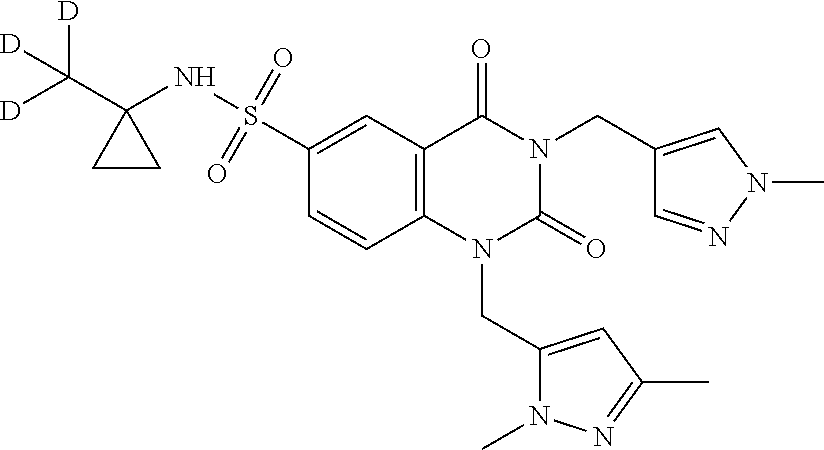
C1=CC2=C(C=C1S(=O)(=O)NC1(C([D])([D])[D])CC1)C(=O)N(CC1=CN(C)N=C1)C(=O)N2CC1=CC(C)=NN1C
